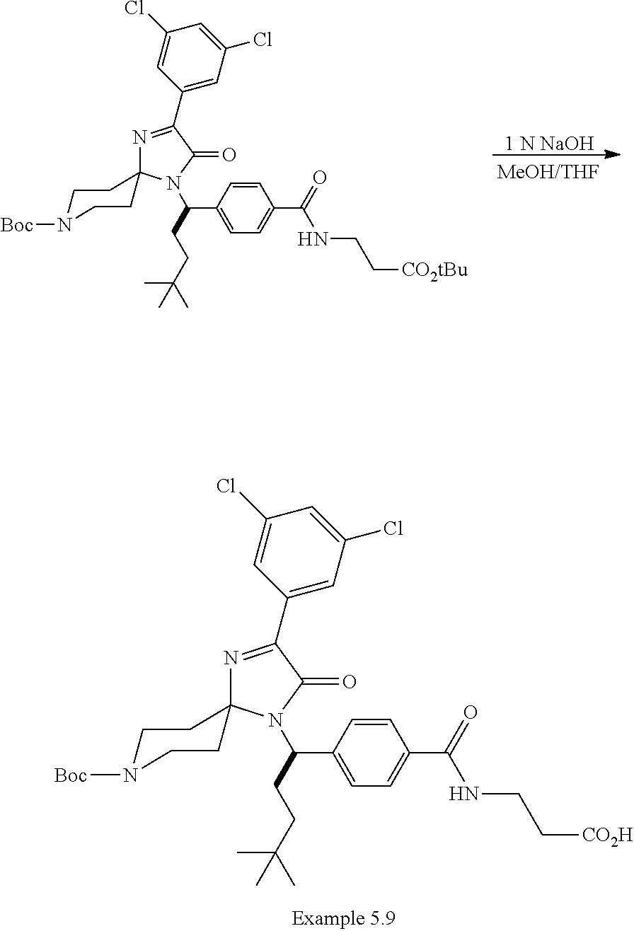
C1=CC(C(CCC(C)(C)C)N2C(=O)C(C3=CC(Cl)=CC(Cl)=C3)=NC23CCN([Boc])CC3)=CC=C1C(=O)NCC[CO2tBu].[1 N NaOH].C1=CC(C(CCC(C)(C)C)N2C(=O)C(C3=CC(Cl)=CC(Cl)=C3)=NC23CCN([Boc])CC3)=CC=C1C(=O)NCC[CO2H]
